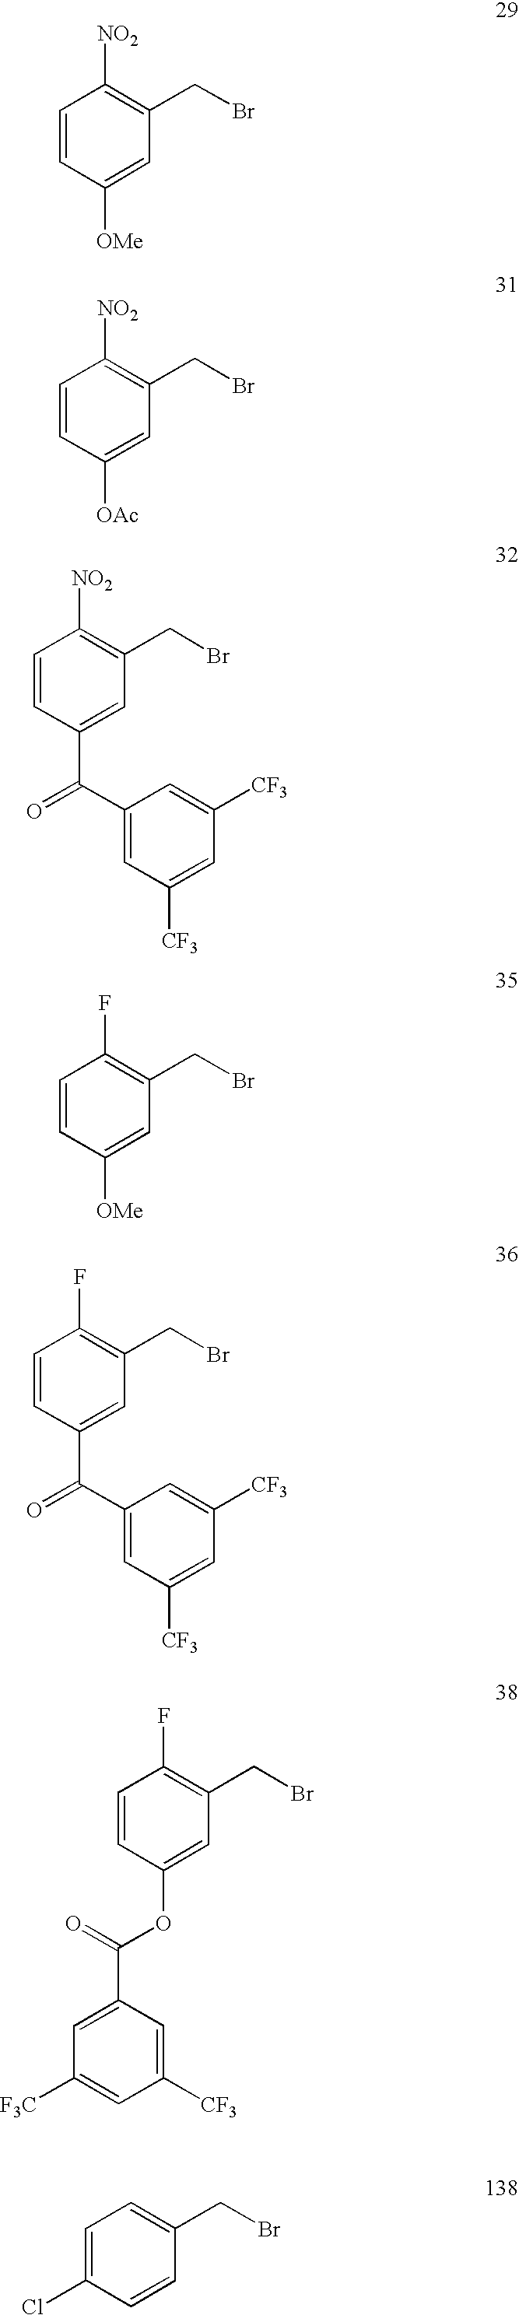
C1=CC([OMe])=CC(CBr)=C1[NO2].C1=CC(C(C2=CC([CF3])=CC([CF3])=C2)=O)=CC(CBr)=C1[NO2].C1=CC([OAc])=CC(CBr)=C1[NO2].C1=CC([OMe])=CC(CBr)=C1F.C1=CC(OC(=O)C2=CC([F3C])=CC([CF3])=C2)=CC(CBr)=C1F.C1=CC(C(C2=CC([CF3])=CC([CF3])=C2)=O)=CC(CBr)=C1F.C1=C(Cl)C=CC(CBr)=C1
